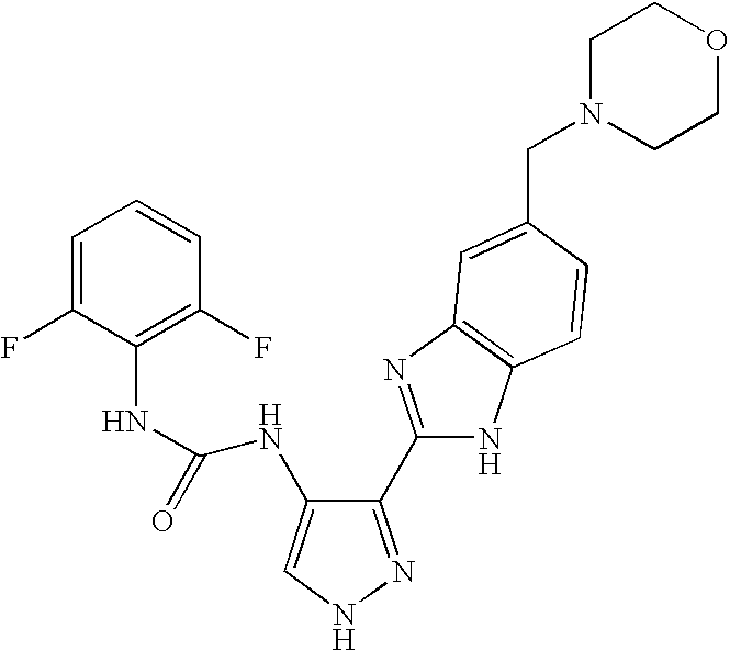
C1=C(F)C(NC(NC2=CNN=C2C2=NC3=C(N2)C=CC(CN2CCOCC2)=C3)=O)=C(F)C=C1
